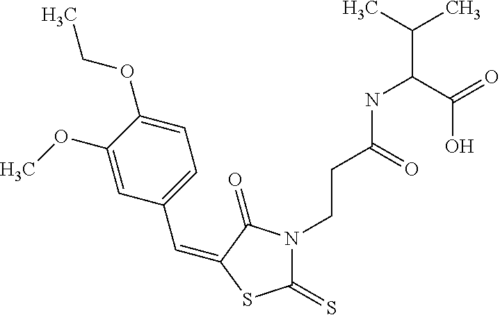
C(C1=CC=C(OCC)C(OC)=C1)=C1C(=O)N(CCC(NC(C(O)=O)C(C)C)=O)C(=S)S1
